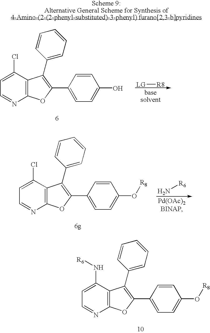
N1=CC=C(N[R6])C2=C1OC(C1=CC=C(O[R8])C=C1)=C2C1=CC=CC=C1.N1=CC=C(Cl)C2=C1OC(C1=CC=C(O[R8])C=C1)=C2C1=CC=CC=C1.N[R6].N1=CC=C(Cl)C2=C1OC(C1=CC=C(O)C=C1)=C2C1=CC=CC=C1.[LG][R8]
